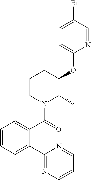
C1=CC=C(C2=NC=CC=N2)C(C(=O)N2C(C)C(OC3=CC=C(Br)C=N3)CCC2)=C1
